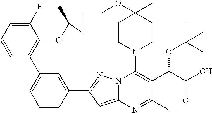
C12=CC=CC(=C1)C1=NN3C(=C1)N=C(C)C(C(C(O)=O)OC(C)(C)C)=C3N1CCC(C)(CC1)OCCCC(C)OC1=C2C=CC=C1F
